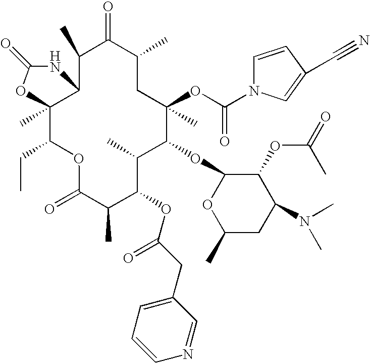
C12(C)C(CC)OC(=O)C(C)C(OC(CC3=CC=CN=C3)=O)C(C)C(OC3OC(C)CC(N(C)C)C3OC(=O)C)C(C)(OC(N3C=CC(C#N)=C3)=O)CC(C)C(=O)C(C)C1NC(=O)O2
